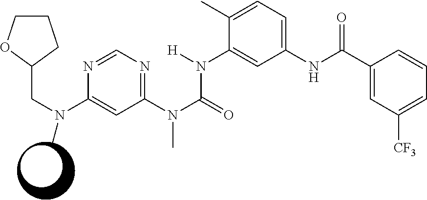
C1COC(CN(C2=CC(N(C)C(N(C3=CC(NC(C4=CC([CF3])=CC=C4)=O)=CC=C3C)[H])=O)=NC=N2)C)C1
